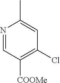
N1=CC([COOMe])=C(Cl)C=C1C
